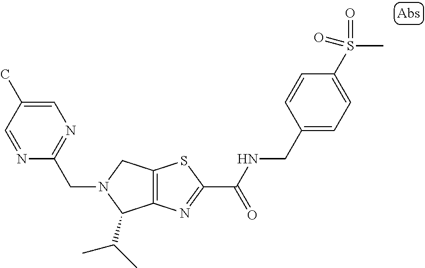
C12=C(N=C(C(NCC3=CC=C(S(C)(=O)=O)C=C3)=O)S1)C(C(C)C)N(CC1=NC=C(C)C=N1)C2
